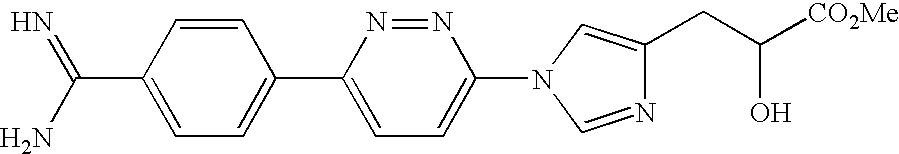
C1=CC(C2=CC=C(N3C=C(CC([CO2Me])O)N=C3)N=N2)=CC=C1C(N)=N
